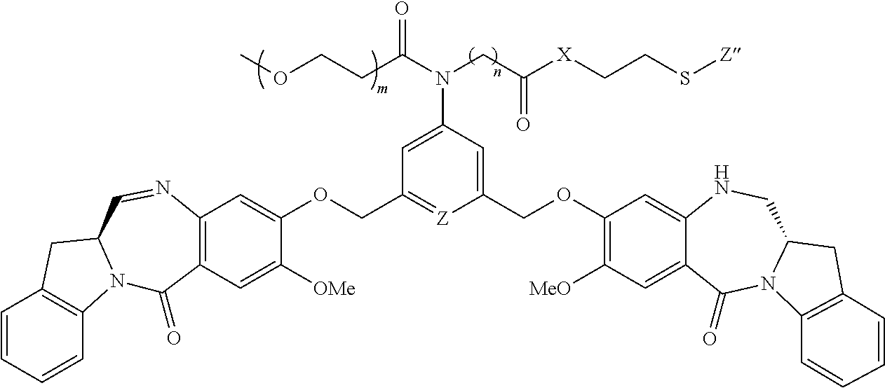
C1=CC=CC2=C1CC1N2C(=O)C2=C(N=C1)C=C(OCC1=[Z]C(COC3=C([MeO])C=C4C(=C3)NCC3N(C4=O)C4=C(C3)C=CC=C4)=CC(N(C(CCOC)=O)CC([X]CCS[Z])=O)=C1)C([OMe])=C2
